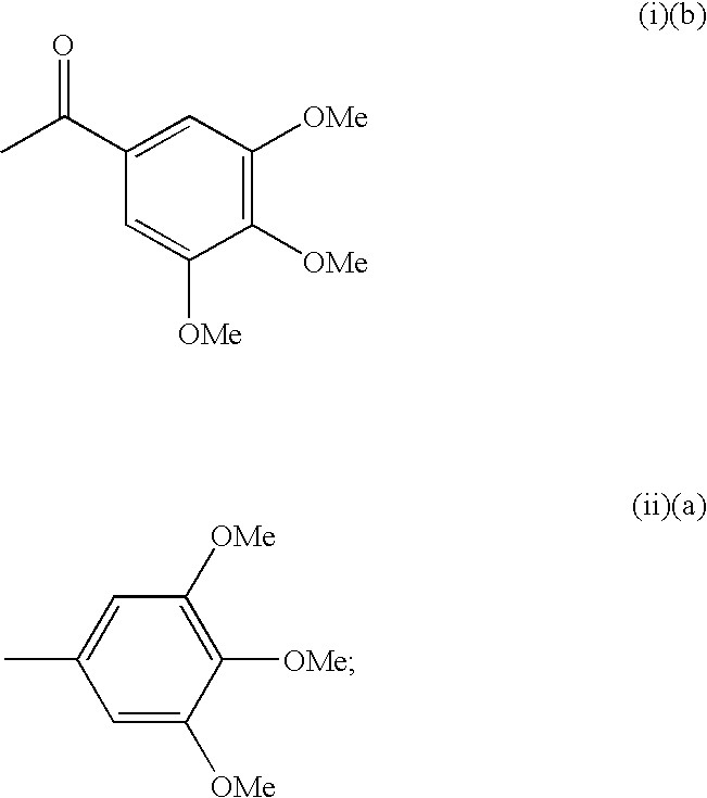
C1([OMe])=C([OMe])C=C(C(C)=O)C=C1[OMe].C1=C([OMe])C([OMe])=C([OMe])C=C1C
